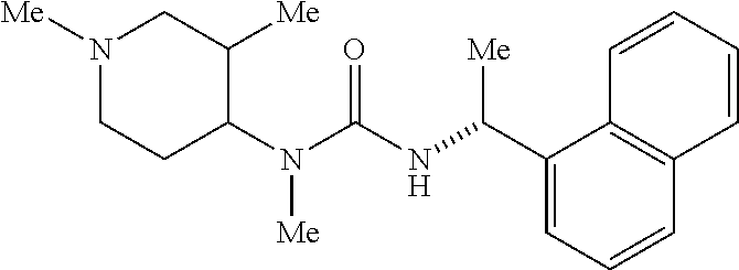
N1([Me])CCC(N(C(=O)NC(C2=CC=CC3=C2C=CC=C3)[Me])[Me])C([Me])C1
